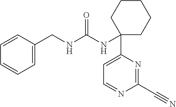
C1=C(CNC(NC2(C3=CC=NC(C#N)=N3)CCCCC2)=O)C=CC=C1
